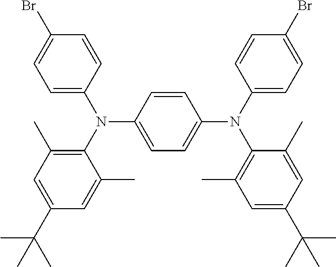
C1(Br)=CC=C(N(C2=C(C)C=C(C(C)(C)C)C=C2C)C2=CC=C(N(C3=CC=C(Br)C=C3)C3=C(C)C=C(C(C)(C)C)C=C3C)C=C2)C=C1
